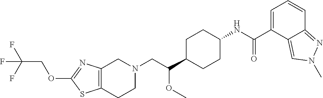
C12=C(N=C(OCC(F)(F)F)S1)CN(CC(C1CCC(NC(C3=CC=CC4=NN(C)C=C34)=O)CC1)OC)CC2
